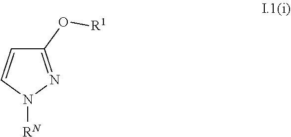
C1=CC(O[R1])=NN1[RN]
